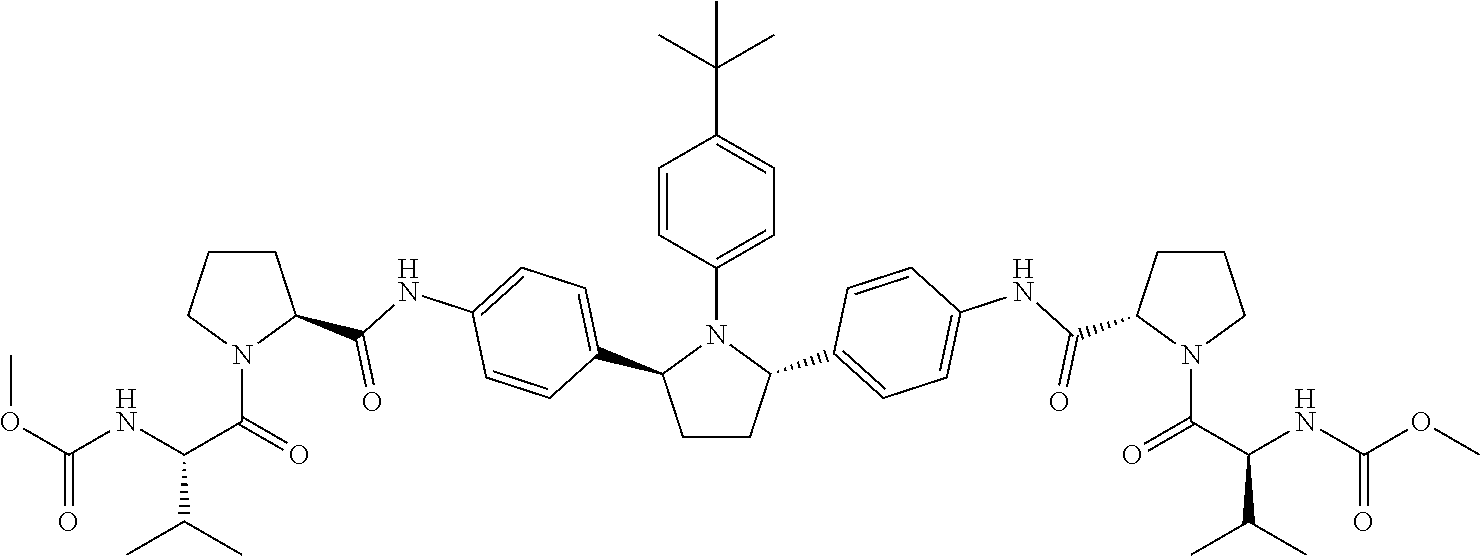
C1=CC(N2C(C3=CC=C(NC(C4N(C(C(NC(OC)=O)C(C)C)=O)CCC4)=O)C=C3)CCC2C2=CC=C(NC(C3N(C(C(NC(OC)=O)C(C)C)=O)CCC3)=O)C=C2)=CC=C1C(C)(C)C
